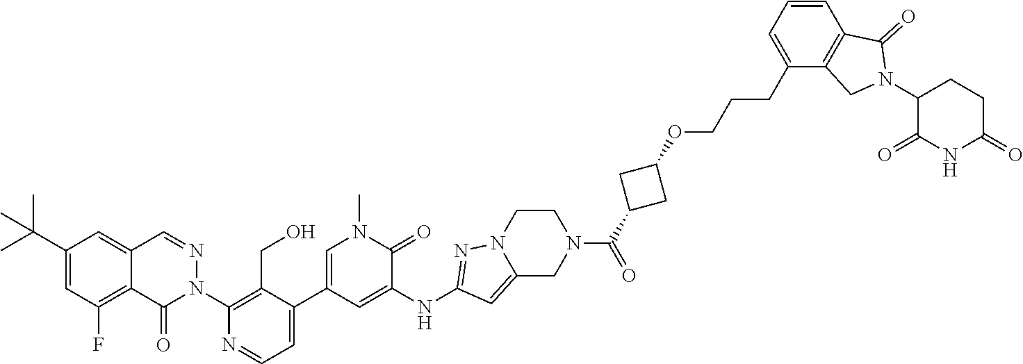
C1(C(C)(C)C)=CC(F)=C2C(=C1)C=NN(C1=C(CO)C(C3=CN(C)C(=O)C(NC4=NN5C(=C4)CN(C(C4CC(OCCCC6=CC=CC7=C6CN(C6C(=O)NC(=O)CC6)C7=O)C4)=O)CC5)=C3)=CC=N1)C2=O
